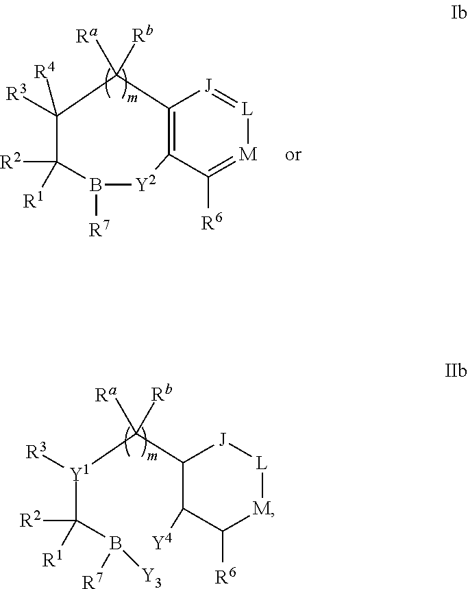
[Y1](C(B([Y3])[R7])([R2])[R1])(C([Ra])([Rb])C1C([Y4])C([R6])[M][L][J]1)[R3].C1([R3])([R4])C([R2])([R1])B([R7])[Y2]C2=C(C1([Ra])[Rb])[J]=[L][M]=C2[R6]
